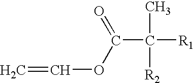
CC(C(=O)OC=C)([R1])[R2]
